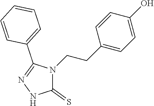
C1(=S)N(CCC2=CC=C(O)C=C2)C(C2=CC=CC=C2)=NN1
